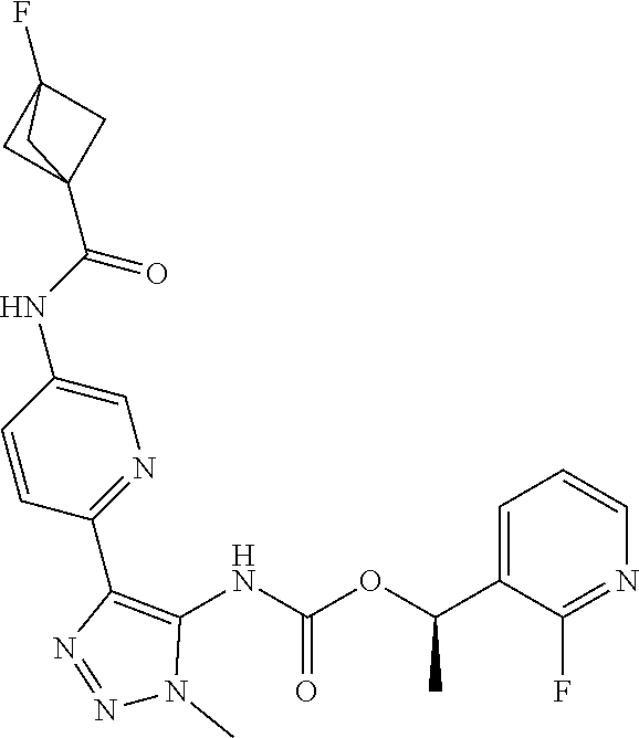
C1(F)=NC=CC=C1C(OC(NC1=C(C2=NC=C(NC(C34CC(F)(C3)C4)=O)C=C2)N=NN1C)=O)C
